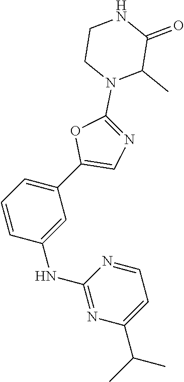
C1=CC(NC2=NC(C(C)C)=CC=N2)=CC(C2=CN=C(N3C(C)C(=O)NCC3)O2)=C1
